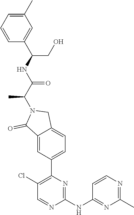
C1(NC2=NC(C)=NC=C2)=NC(C2=CC=C3C(=C2)C(=O)N(C(C(NC(C2=CC(C)=CC=C2)CO)=O)C)C3)=C(Cl)C=N1
